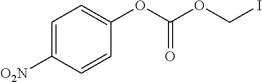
C1=C([O2N])C=CC(OC(OCI)=O)=C1
